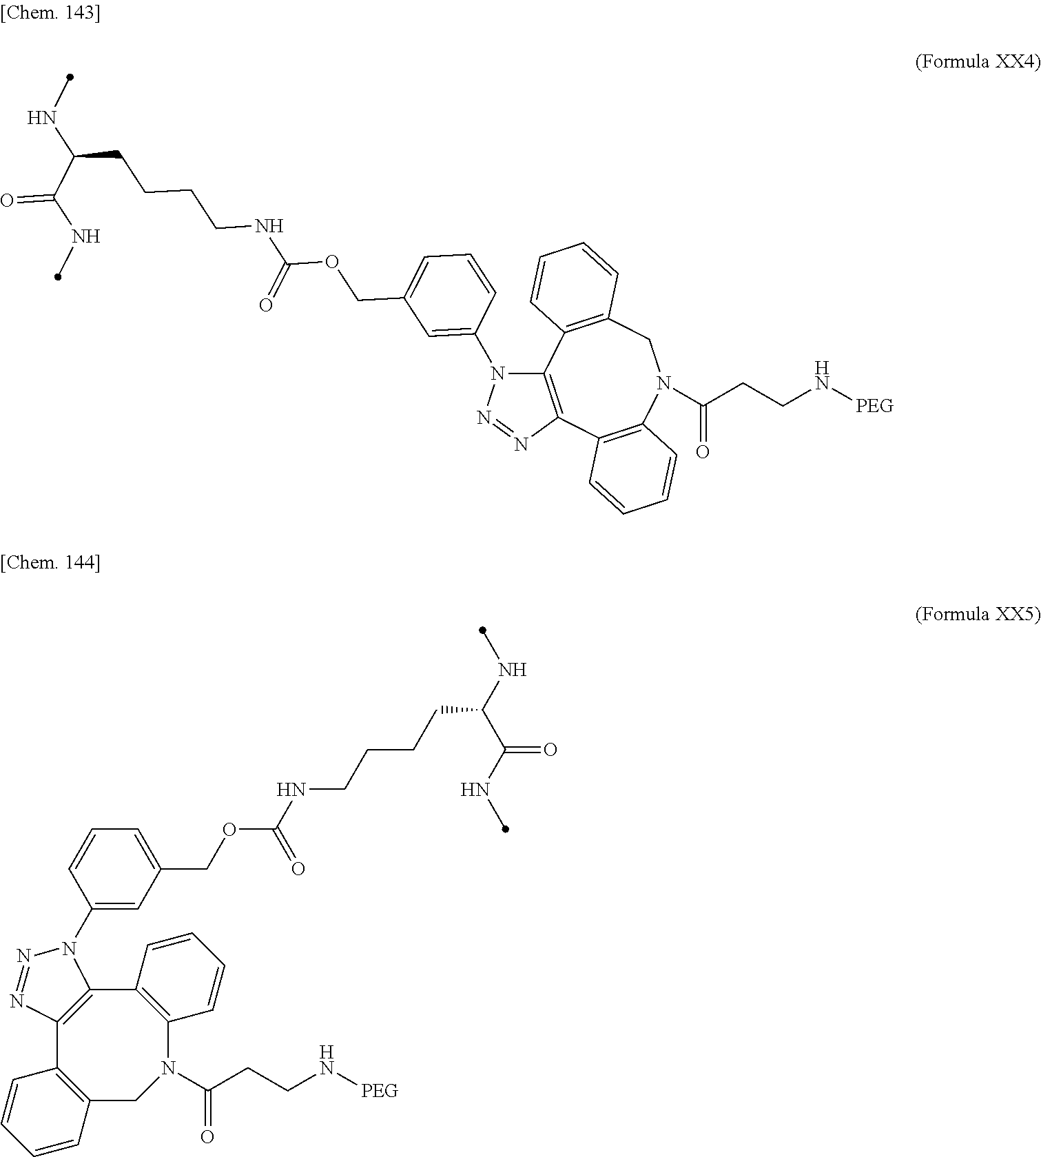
C(CCCCNC(OCC1=CC=CC(N2C3=C(N=N2)C2=C(N(C(CCN[PEG])=O)CC4=C3C=CC=C4)C=CC=C2)=C1)=O)(NC)C(NC)=O.C12=C(C3=C(C4=C(N(C(CCN[PEG])=O)C1)C=CC=C4)N(C1=CC(COC(NCCCCC(NC)C(NC)=O)=O)=CC=C1)N=N3)C=CC=C2
